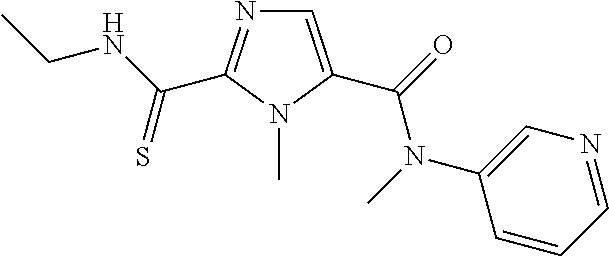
C1=C(C(=O)N(C)C2=CN=CC=C2)N(C)C(C(NCC)=S)=N1
